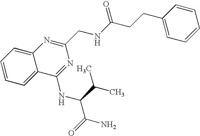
C1=C2C(=CC=C1)N=C(CNC(CCC1=CC=CC=C1)=O)N=C2NC(C(C)C)C(N)=O
